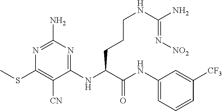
C1(NC(C(NC2=CC=CC([CF3])=C2)=O)CCCNC(N)=N[NO2])=NC(N)=NC(SC)=C1[CN]
